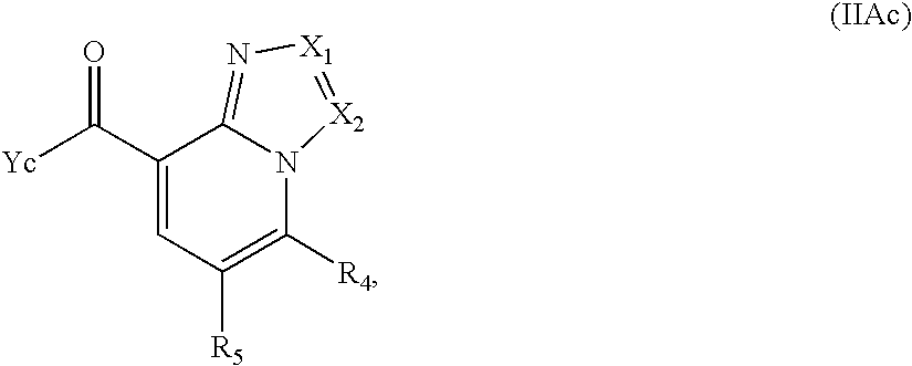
[Yc]C(C1=CC([R5])=C([R4])N2C1=N[X1]=[X2]2)=O
